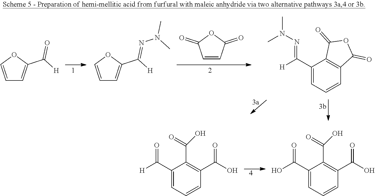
C1=CC(=O)OC1=O.C1=COC(C([H])=O)=C1.C1=COC(C([H])=NN(C)C)=C1.C1(C([H])=NN(C)C)=CC=CC2=C1C(=O)OC2=O.C1(C([H])=O)=CC=CC(C(O)=O)=C1C(=O)O.C1(C(O)=O)=CC=CC(C(O)=O)=C1C(=O)O
